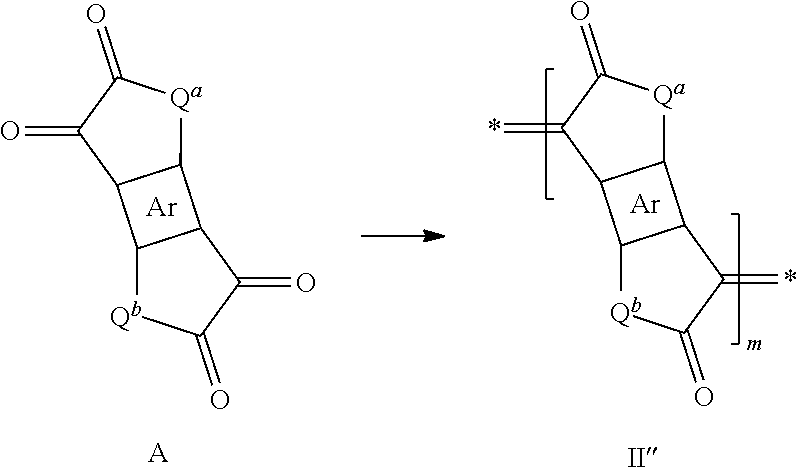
C12C3C(C1[Qa]C(=O)C2=O)C(=O)C(=O)[Qb]3.[Ar].[A].C12C3C(C1[Qa]C(=O)C2=*)C(=*)C(=O)[Qb]3.[Ar]
